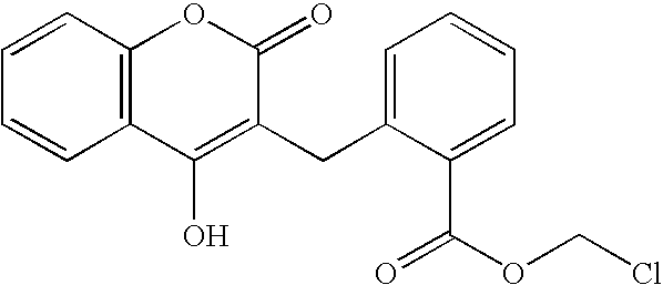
C12=C(C=CC=C1)OC(=O)C(CC1=CC=CC=C1C(=O)OCCl)=C2O
